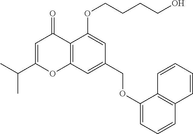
C12=C(C=C(COC3=CC=CC4=C3C=CC=C4)C=C1OCCCCO)OC(C(C)C)=CC2=O
